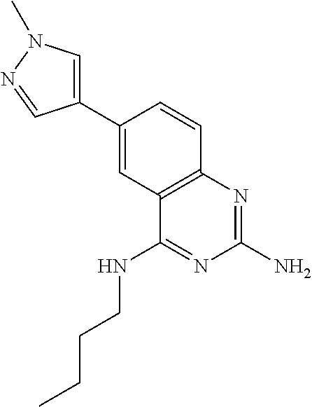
C1(N)=NC2=C(C(NCCCC)=N1)C=C(C1=CN(C)N=C1)C=C2
